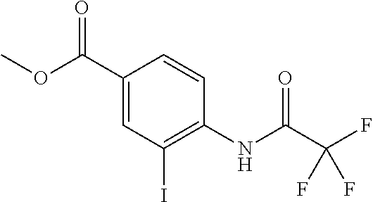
C1(C(OC)=O)=CC(I)=C(NC(C(F)(F)F)=O)C=C1
